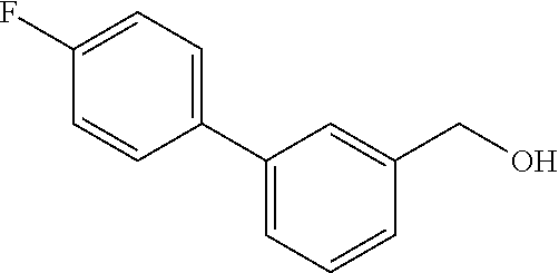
C1(C2=CC=CC(CO)=C2)=CC=C(F)C=C1
